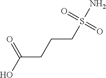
OC(CCCS(N)(=O)=O)=O
